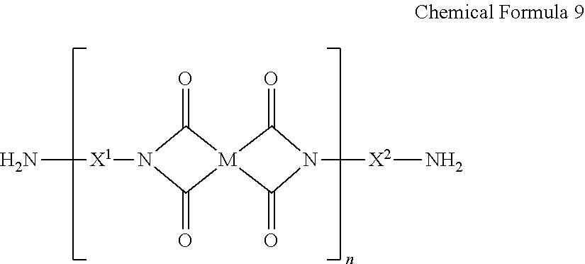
N[X1]N1C(=O)[M]2(C1=O)C(=O)N([X2]N)C2=O
